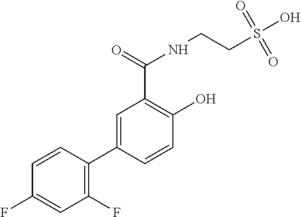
C1(F)=C(C2=CC(C(=O)NCCS(O)(=O)=O)=C(O)C=C2)C=CC(F)=C1
